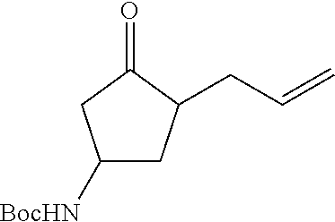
C1([BocHN])CC(CC=C)C(=O)C1
